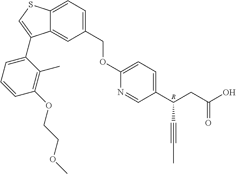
C1(COC2=CC=C(C(CC(O)=O)C#CC)C=N2)=CC=C2C(=C1)C(C1=CC=CC(OCCOC)=C1C)=CS2.[R]
